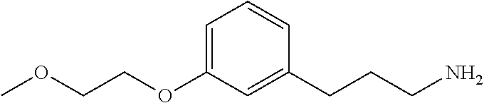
C(COC1=CC=CC(CCCN)=C1)OC
